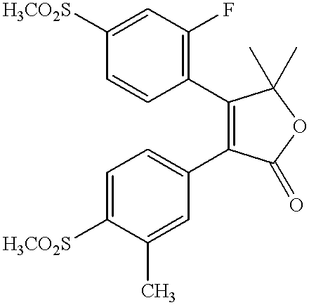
C1=CC([H3CO2S])=CC(F)=C1C1=C(C2=CC=C([H3CO2S])C(C)=C2)C(=O)OC1(C)C
